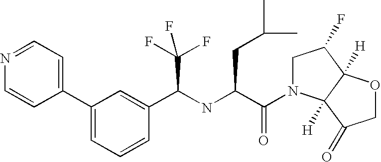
N1=CC=C(C2=CC=CC(C(NC(C(=O)N3CC(F)C4([H])C3([H])C(=O)CO4)CC(C)C)C(F)(F)F)=C2)C=C1
